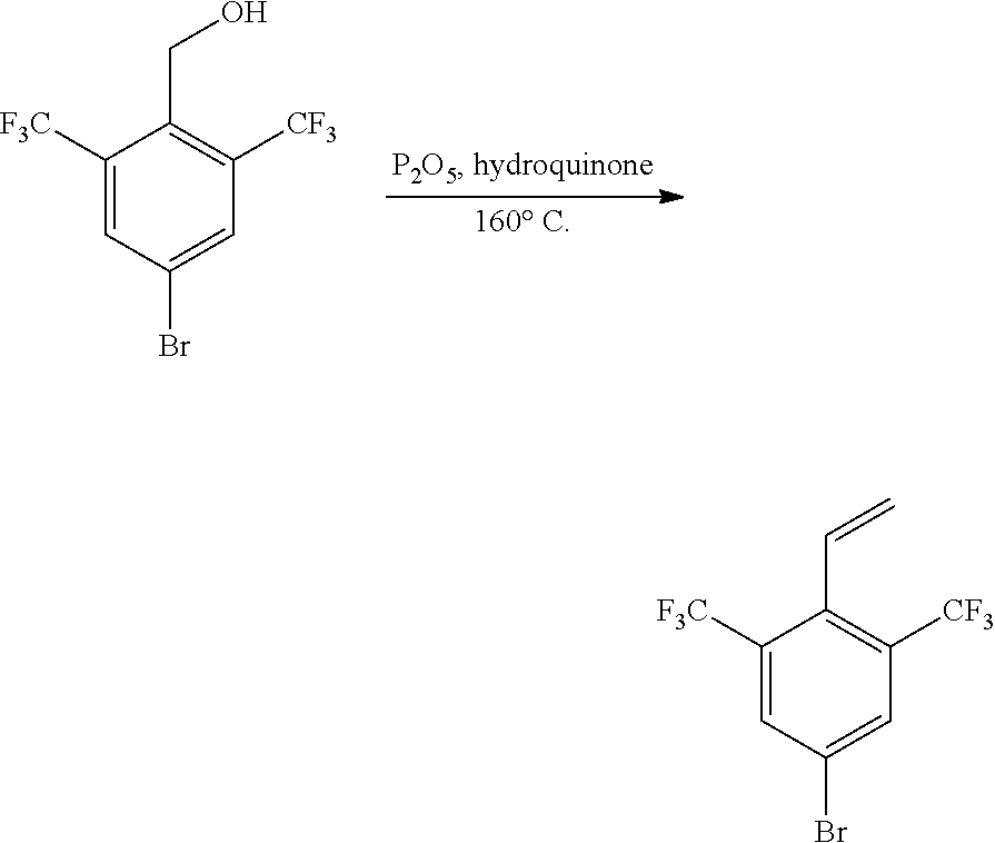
C1([F3C])=CC(Br)=CC([CF3])=C1CO.C1([F3C])=CC(Br)=CC([CF3])=C1C=C
